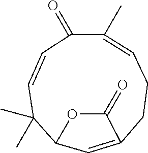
C1=CC(=O)C(C)=CCCC2=CC(C1(C)C)OC2=O
